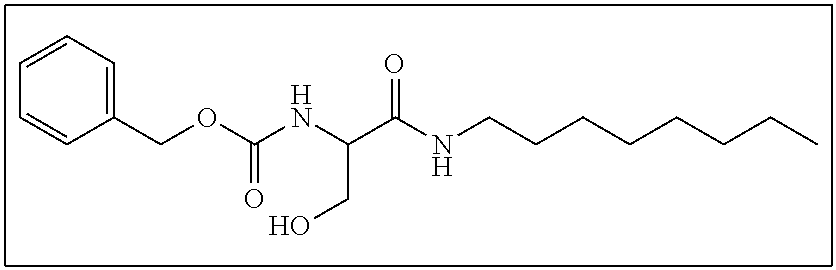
C1(COC(NC(CO)C(NCCCCCCCC)=O)=O)=CC=CC=C1
